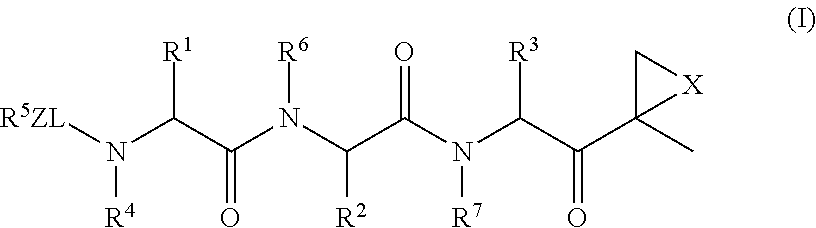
CC1(C(C(N(C(C(N(C(C(N([R5ZL])[R4])[R1])=O)[R6])[R2])=O)[R7])[R3])=O)[X]C1
